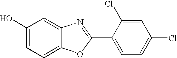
C1(O)=CC=C2C(=C1)N=C(C1=CC=C(Cl)C=C1Cl)O2
